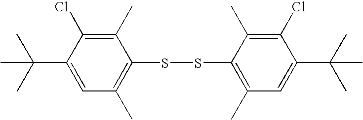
C1(C(C)(C)C)=CC(C)=C(SSC2=C(C)C=C(C(C)(C)C)C(Cl)=C2C)C(C)=C1Cl
